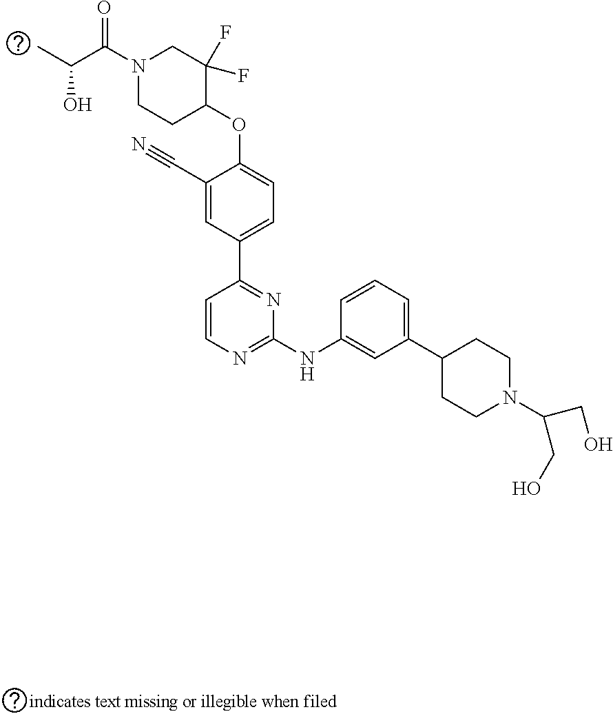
C1(C#N)=CC(C2=NC(NC3=CC(C4CCN(C(CO)CO)CC4)=CC=C3)=NC=C2)=CC=C1OC1C(F)(F)CN(C(=O)C(C)O)CC1
